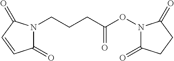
C1(=O)N(CCCC(ON2C(=O)CCC2=O)=O)C(=O)C=C1
